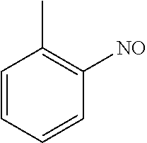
C1(C)=C([NO])C=CC=C1
